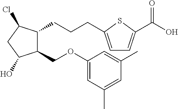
C1(COC2=CC(C)=CC(C)=C2)C(CCCC2=CC=C(C(O)=O)S2)C(Cl)CC1O
